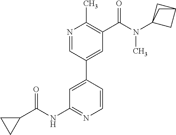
C1=CC(C2=CC(C(N(C34CC(C3)C4)C)=O)=C(C)N=C2)=CC(NC(C2CC2)=O)=N1
